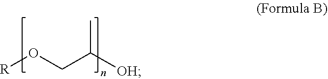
[R]OCC([OH])C
